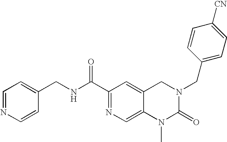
C(C1=NC=C2C(=C1)CN(CC1=CC=C([CN])C=C1)C(=O)N2C)(NCC1=CC=NC=C1)=O
